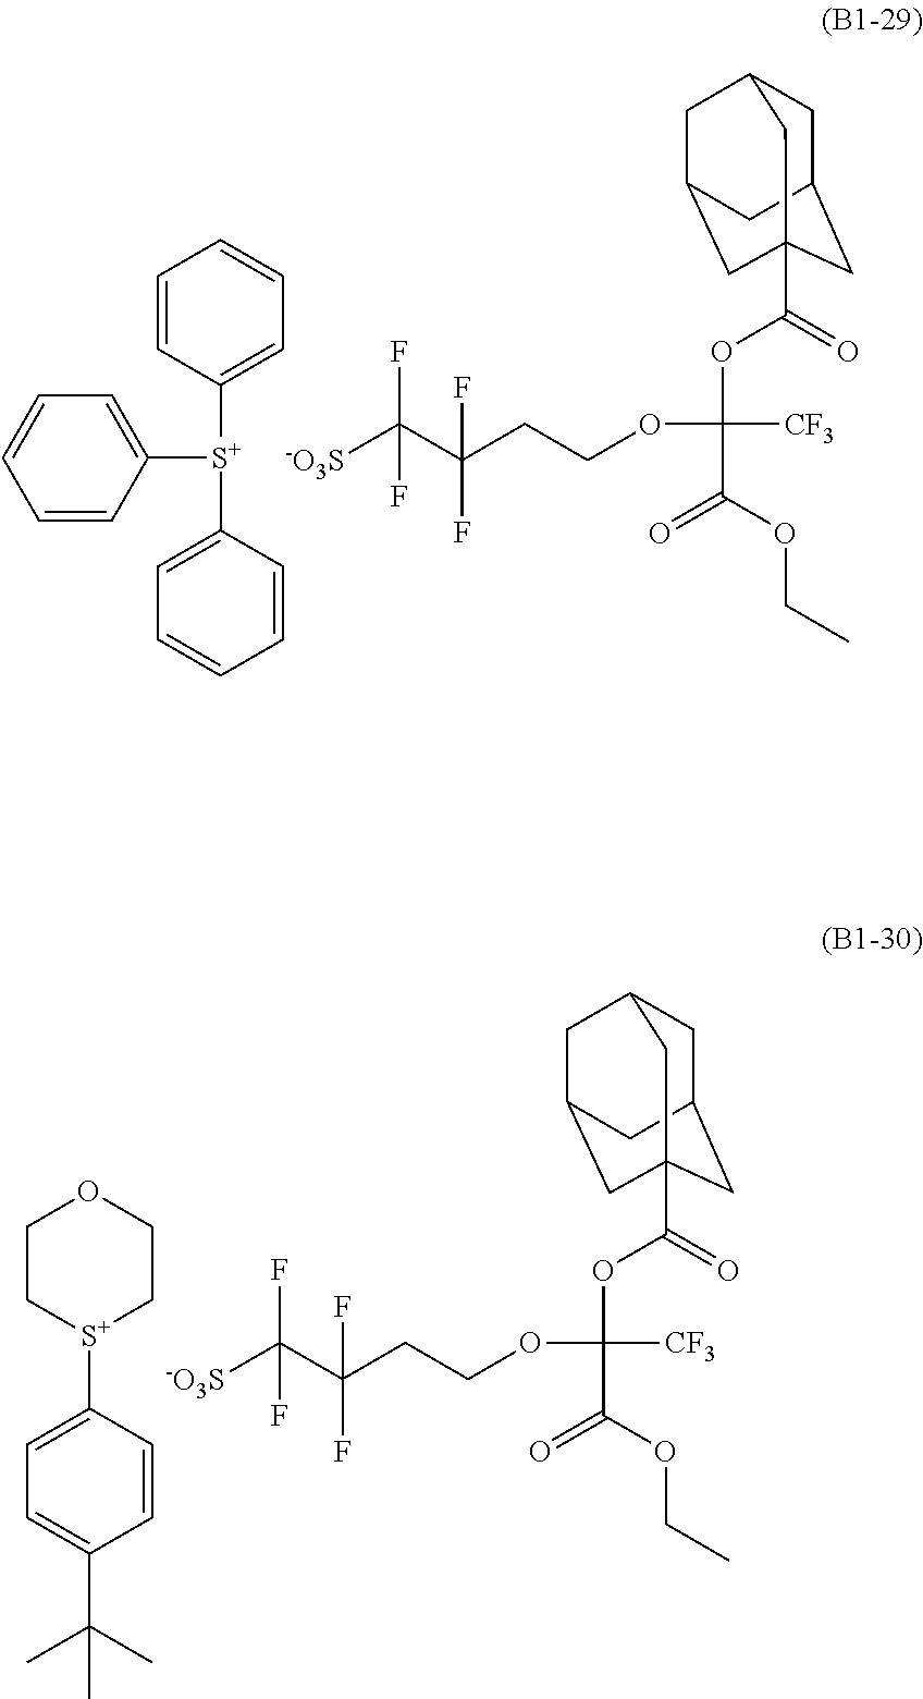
C1([S+](C2=CC=CC=C2)C2=CC=CC=C2)=CC=CC=C1.C(C(C([-O3S])(F)F)(F)F)COC([CF3])(OC(=O)C12CC3CC(CC(C1)C3)C2)C(OCC)=O.[S+]1(C2=CC=C(C(C)(C)C)C=C2)CCOCC1.C(C(C([-O3S])(F)F)(F)F)COC([CF3])(OC(=O)C12CC3CC(CC(C1)C3)C2)C(OCC)=O
